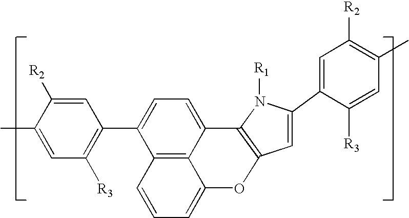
C12=C3C(=CC=C1C1=C([R3])C=C(C)C([R2])=C1)C1=C(OC3=CC=C2)C=C(C2=CC([R2])=C(C)C=C2[R3])N1[R1]
